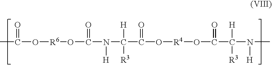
CC(=O)O[R6]OC(=O)N([H])C([H])([R3])C(=O)O[R4]OC(=O)C([H])([R3])N([H])C
